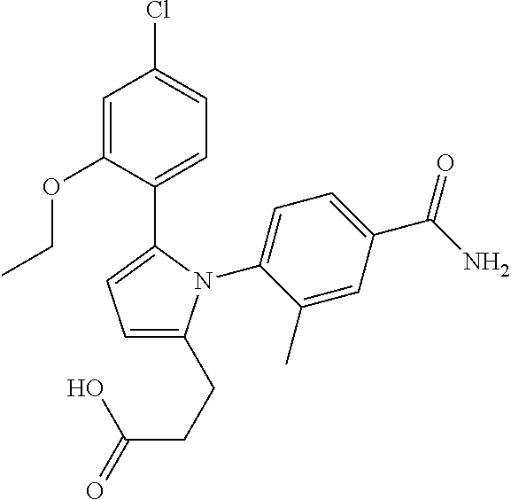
C1=C(C(=O)N)C=C(C)C(N2C(C3=CC=C(Cl)C=C3OCC)=CC=C2CCC(O)=O)=C1
